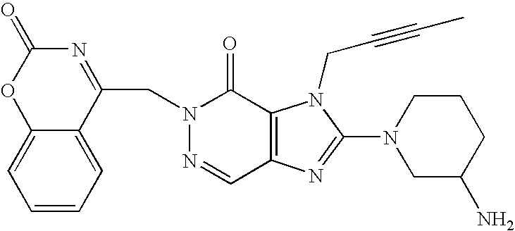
N1(CC2=NC(=O)OC3=CC=CC=C23)N=CC2=C(C1=O)N(CC#CC)C(N1CC(N)CCC1)=N2
